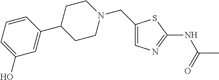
C1(CN2CCC(C3=CC(O)=CC=C3)CC2)=CN=C(NC(C)=O)S1
